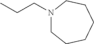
CCCN1CCCCCC1
